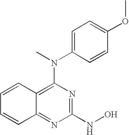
C1=CC2=C(N(C3=CC=C(OC)C=C3)C)N=C(NO)N=C2C=C1
